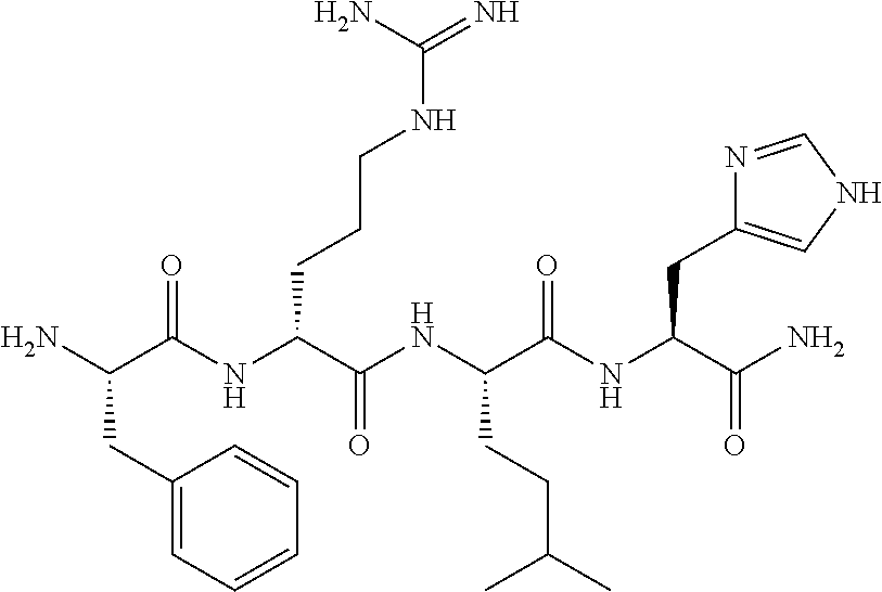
NC(C(NC(C(NC(C(NC(C(N)=O)CC1=CNC=N1)=O)CCC(C)C)=O)CCCNC(=N)N)=O)CC1=CC=CC=C1
